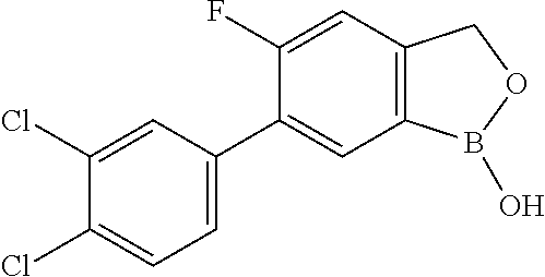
C1(Cl)=CC(C2=CC3=C(C=C2F)COB3O)=CC=C1Cl
